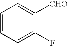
C1(F)=CC=CC=C1[CHO]
